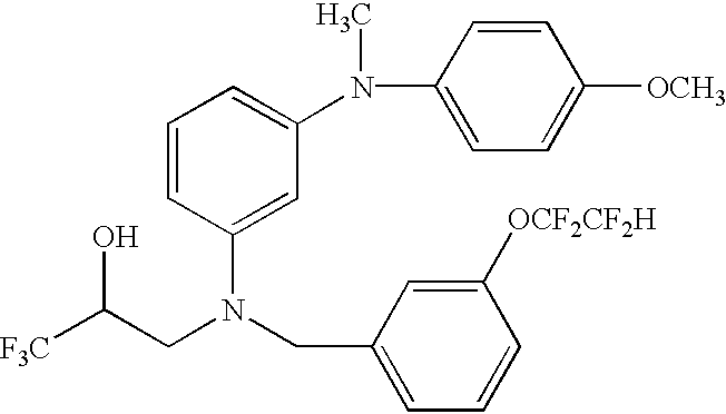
[F3C]C(CN(CC1=CC=CC([OCF2CF2H])=C1)C1=CC(N(C2=CC=C([OCH3])C=C2)C)=CC=C1)O
